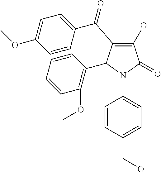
C1(O)=C(C(C2=CC=C(OC)C=C2)=O)C(C2=C(OC)C=CC=C2)N(C2=CC=C(CO)C=C2)C1=O
